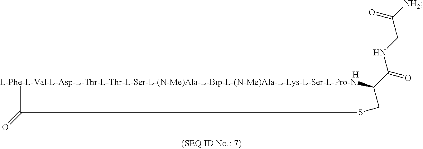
[L-Phe-L-Val-L-Asp-L-Thr-L-Thr-L-Ser-L-(N-Me)Ala-L-Bip-L-(N-Me)Ala-L-Lys-L-Ser-L-Pro-N]1C(C(=O)NCC([NH2])=O)CSC1=O.[H]
